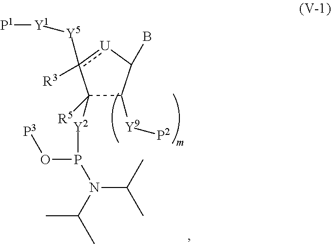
C1([R5])([Y2]P(O[P3])N(C(C)C)C(C)C)C([Y9][P2])C(B)[U]c1([R3])[Y5][Y1][P1]
